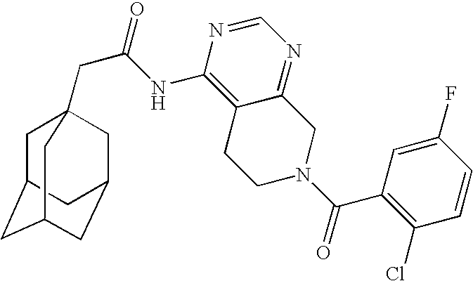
C1C2CC3CC(CC1(CC(=O)NC1=C4C(=NC=N1)CN(C(=O)C1=C(Cl)C=CC(F)=C1)CC4)C3)C2
